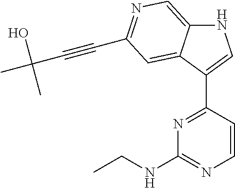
N1C2=CN=C(C#CC(C)(O)C)C=C2C(C2=NC(NCC)=NC=C2)=C1
